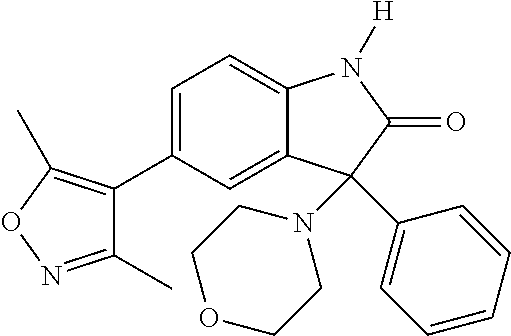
C1=C(C2=C(C)ON=C2C)C=C2C(=C1)N([H])C(=O)C2(N1CCOCC1)C1=CC=CC=C1
